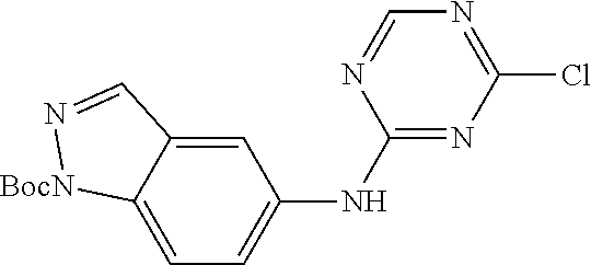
C1=C2C(=CC=C1NC1=NC(Cl)=NC=N1)[BocN]N=C2
